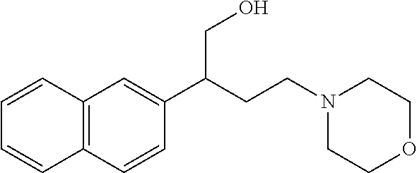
C12=C(C=CC(C(CCN3CCOCC3)CO)=C1)C=CC=C2
